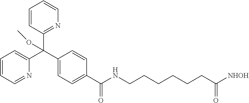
C1=CC=C(C(C2=CC=C(C(NCCCCCCC([NHOH])=O)=O)C=C2)(C2=NC=CC=C2)OC)N=C1
